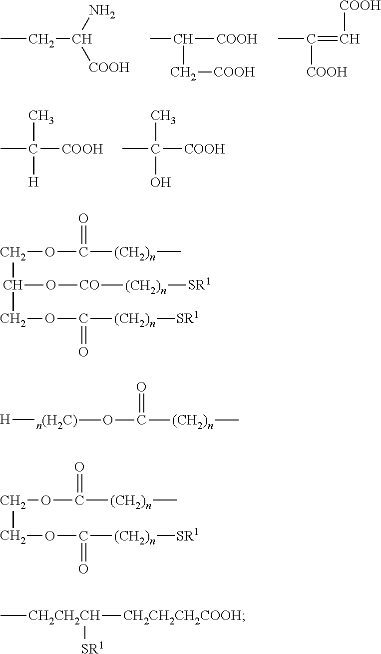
CCC(N)[COOH].CC(C[COOH])[COOH].CC(=C[COOH])[COOH].CC(C)([COOH])[H].CC(C)([COOH])O.C(COC(=O)[(CH2)n][SR1])(O[CO][(CH2)n][SR1])COC([(CH2)n]C)=O.[H][n(H2C)]OC(=O)[(CH2)n]C.C[CH2CH2CH]([CH2CH2CH2COOH])[SR1].O(C(=O)[(CH2)n][SR1])CCOC([(CH2)n]C)=O
